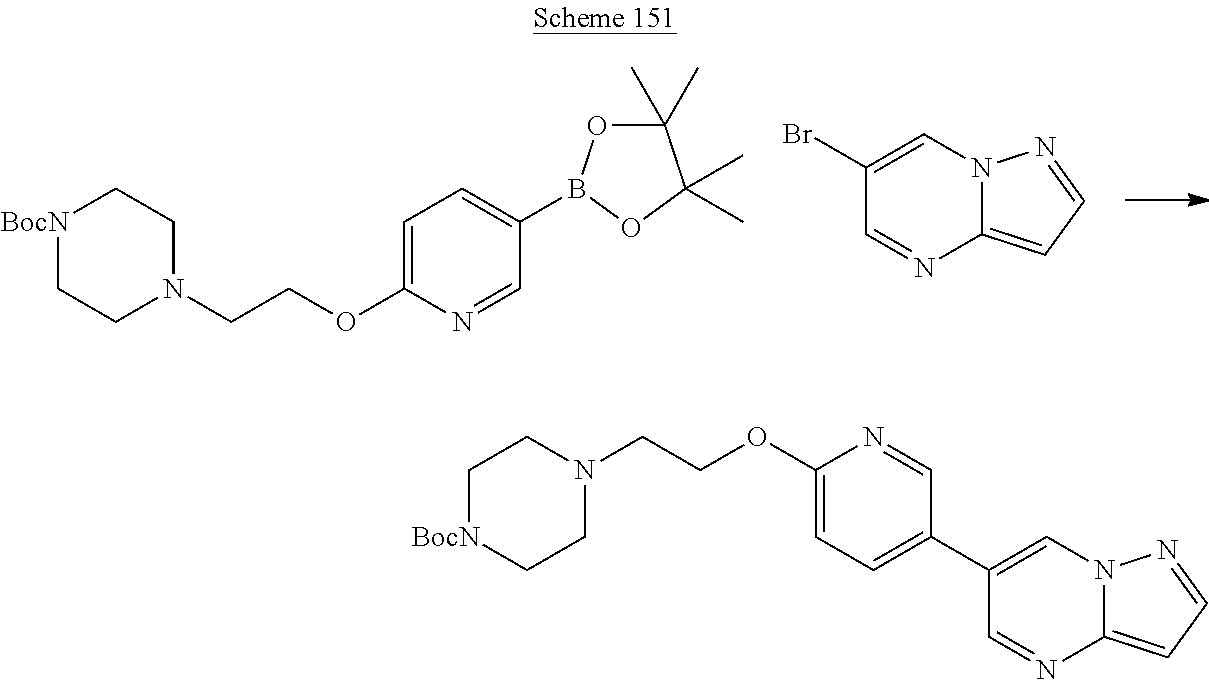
C1=C(OCCN2CC[BocN]CC2)N=CC(B2OC(C)(C)C(C)(C)O2)=C1.C1(Br)=CN2C(=CC=N2)N=C1.C1(OCCN2CC[BocN]CC2)=CC=C(C2=CN3C(=CC=N3)N=C2)C=N1
